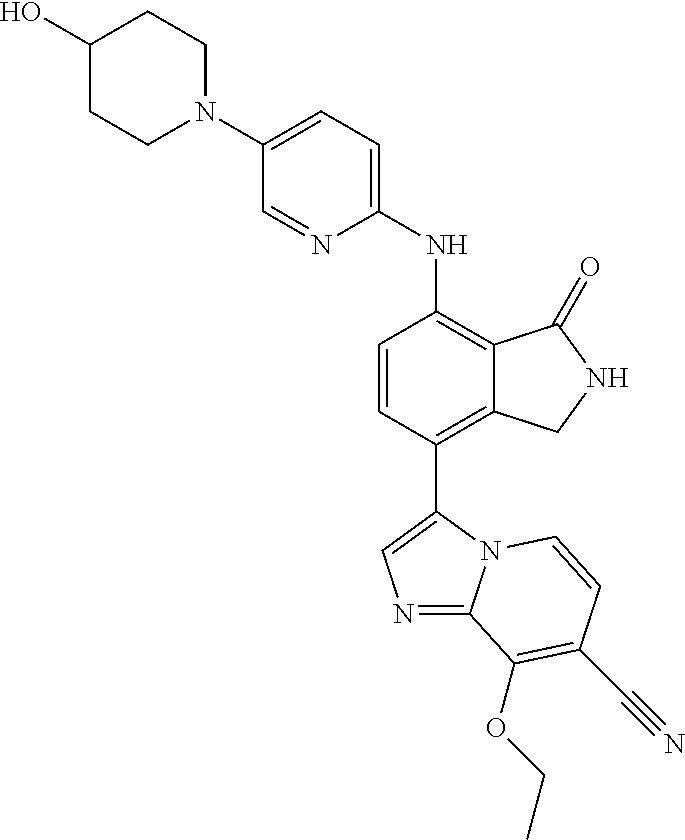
N1(C2=CC=C(NC3=C4C(=C(C5=CN=C6N5C=CC(C#N)=C6OCC)C=C3)CNC4=O)N=C2)CCC(O)CC1
